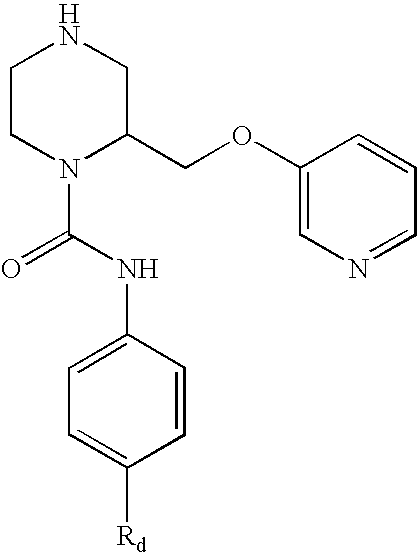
C1CN(C(NC2=CC=C([Rd])C=C2)=O)C(COC2=CN=CC=C2)CN1
